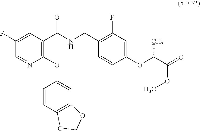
C1=NC(OC2=CC3=C(C=C2)OCO3)=C(C(NCC2=C(F)C=C(OC(C(=O)OC)C)C=C2)=O)C=C1F
